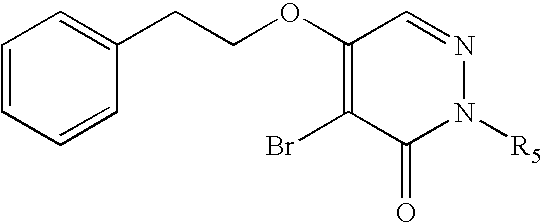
C1=CC=CC(CCOC2=C(Br)C(=O)N([R5])N=C2)=C1
